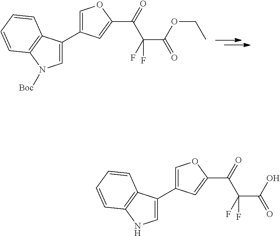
C1=C(C2=COC(C(=O)C(F)(C(=O)OCC)F)=C2)C2=C(N1[Boc])C=CC=C2.C1=C(C2=COC(C(=O)C(F)(C(=O)O)F)=C2)C2=C(N1)C=CC=C2
